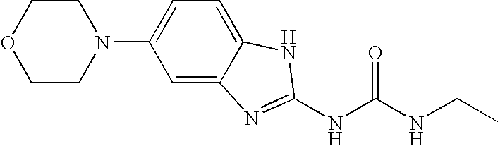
N1(C2=CC=C3C(=C2)N=C(NC(NCC)=O)N3)CCOCC1
